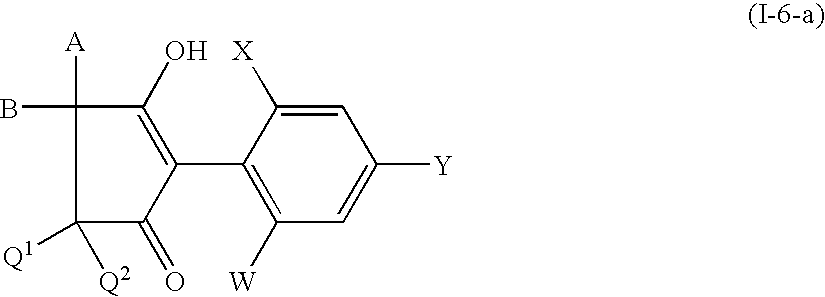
C1([Q1])([Q2])C(=O)C(C2=C([W])C=C([Y])C=C2[X])=C(O)C1([A])B
